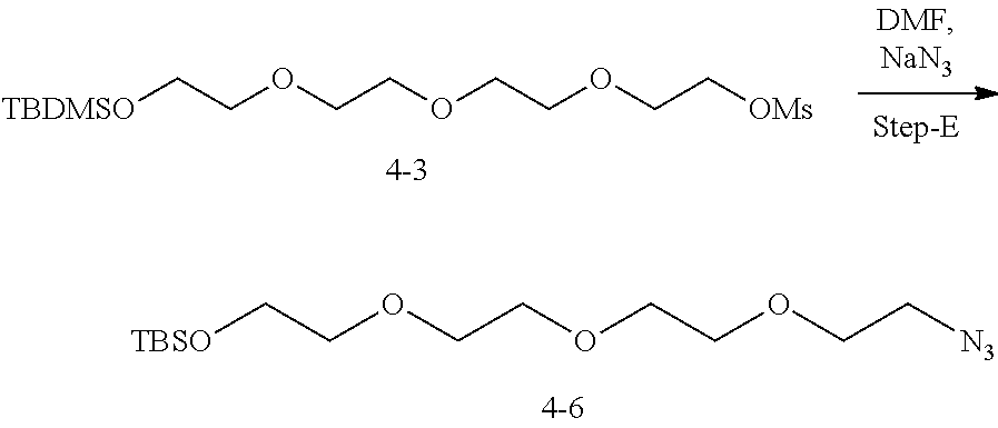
[TBDMSO]CCOCCOCCOCC[OMs].[TBSO]CCOCCOCCOCC[N3]
